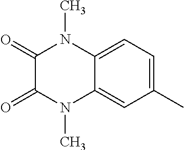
C1(C)=CC=C2C(=C1)N(C)C(=O)C(=O)N2C
